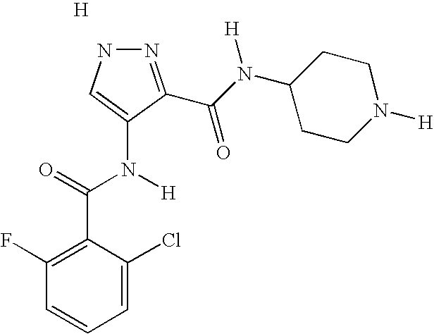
[H].N1N=C(C(N(C2CCN([H])CC2)[H])=O)C(N(C(=O)C2=C(F)C=CC=C2Cl)[H])=C1
